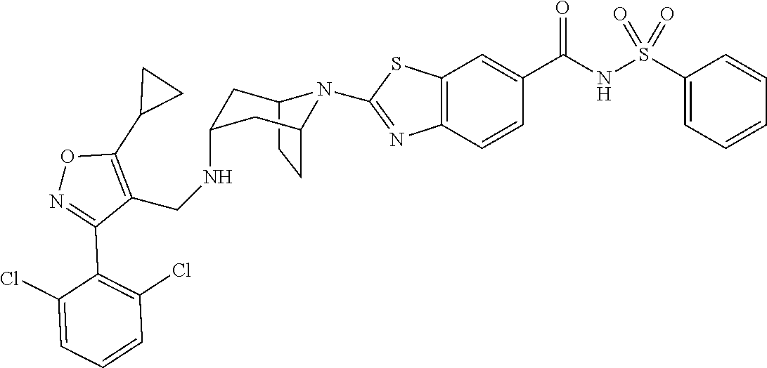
C12CCC(CC(NCC3=C(C4CC4)ON=C3C3=C(Cl)C=CC=C3Cl)C1)N2C1=NC2=C(C=C(C(NS(C3=CC=CC=C3)(=O)=O)=O)C=C2)S1
